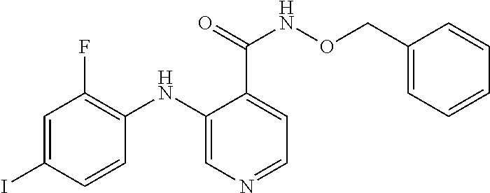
C1=C(I)C=CC(NC2=CN=CC=C2C(=O)NOCC2=CC=CC=C2)=C1F
